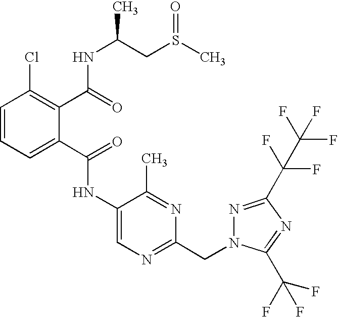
C1=CC=C(C(=O)NC2=CN=C(CN3N=C(C(C(F)(F)F)(F)F)N=C3C(F)(F)F)N=C2C)C(C(=O)NC(CS(C)=O)C)=C1Cl
